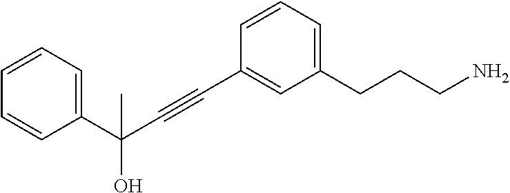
C1(CCCN)=CC=CC(C#CC(O)(C2=CC=CC=C2)C)=C1
